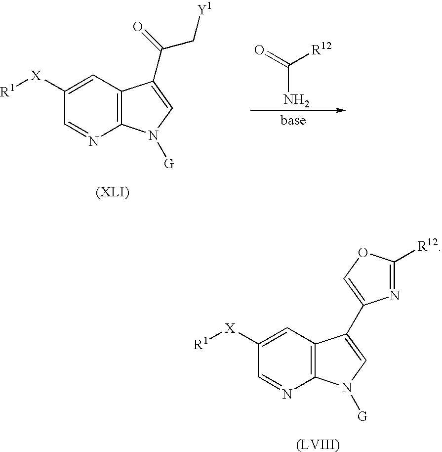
C12=C(C=C([X][R1])C=N1)C(C1=COC([R12])=N1)=CN2[G].O=C([R12])N.C12=C(C=C([X][R1])C=N1)C(C(C[Y1])=O)=CN2[G]
